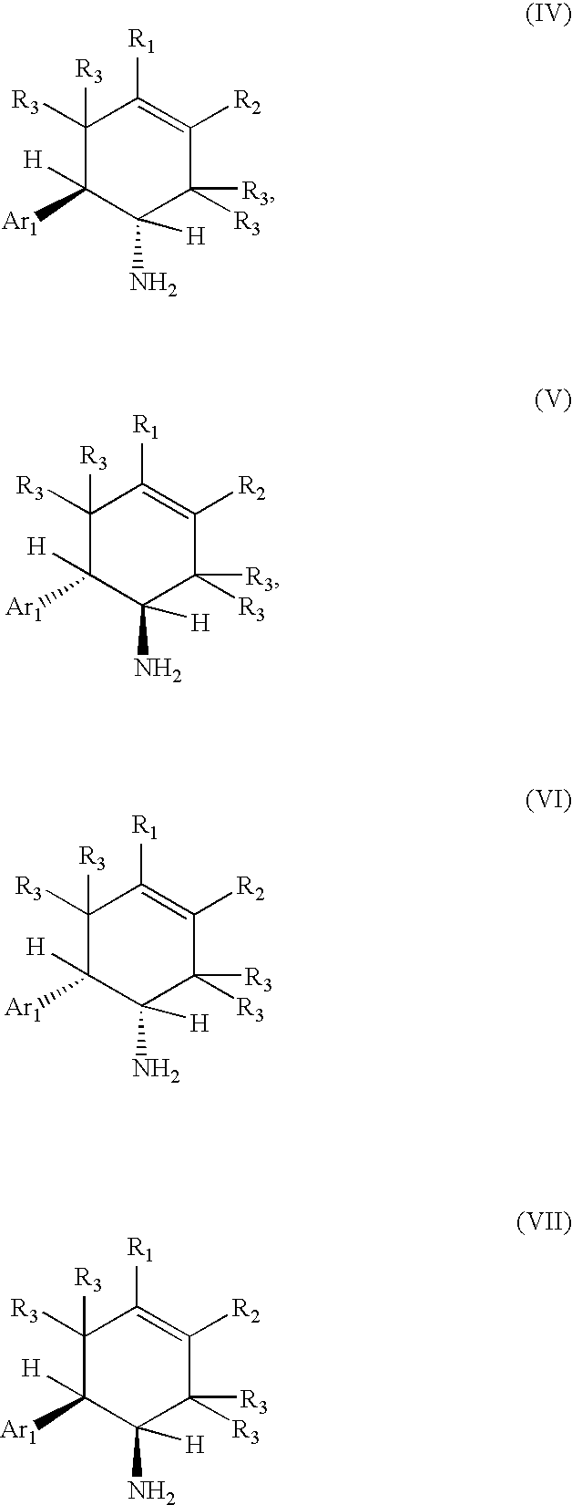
C1([R3])([R3])C([Ar1])([H])C(N)([H])C([R3])([R3])C([R2])=C1[R1].C1([R3])([R3])C([Ar1])([H])C(N)([H])C([R3])([R3])C([R2])=C1[R1].C1([R3])([R3])C([Ar1])([H])C(N)([H])C([R3])([R3])C([R2])=C1[R1].C1([R3])([R3])C([Ar1])([H])C(N)([H])C([R3])([R3])C([R2])=C1[R1]
